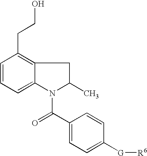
C1=CC=C2C(=C1CCO)CC(C)N2C(C1=CC=C([G][R6])C=C1)=O
